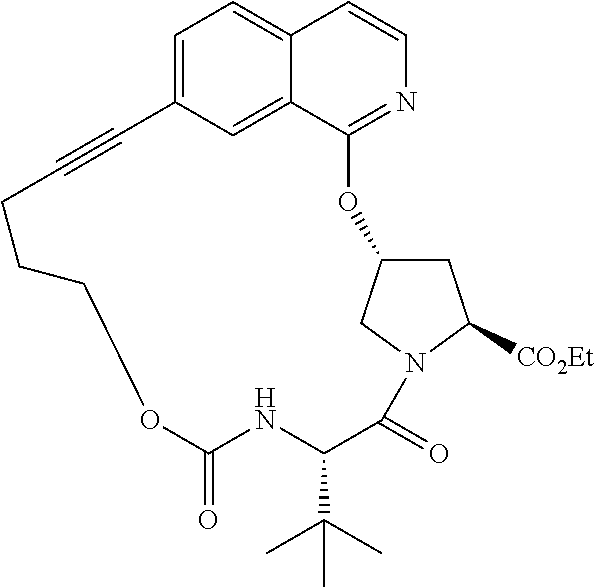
C1=C2C=C3C(=C1)C=CN=C3OC1CC([CO2Et])N(C1)C(=O)C(C(C)(C)C)NC(=O)OCCCC#C2
